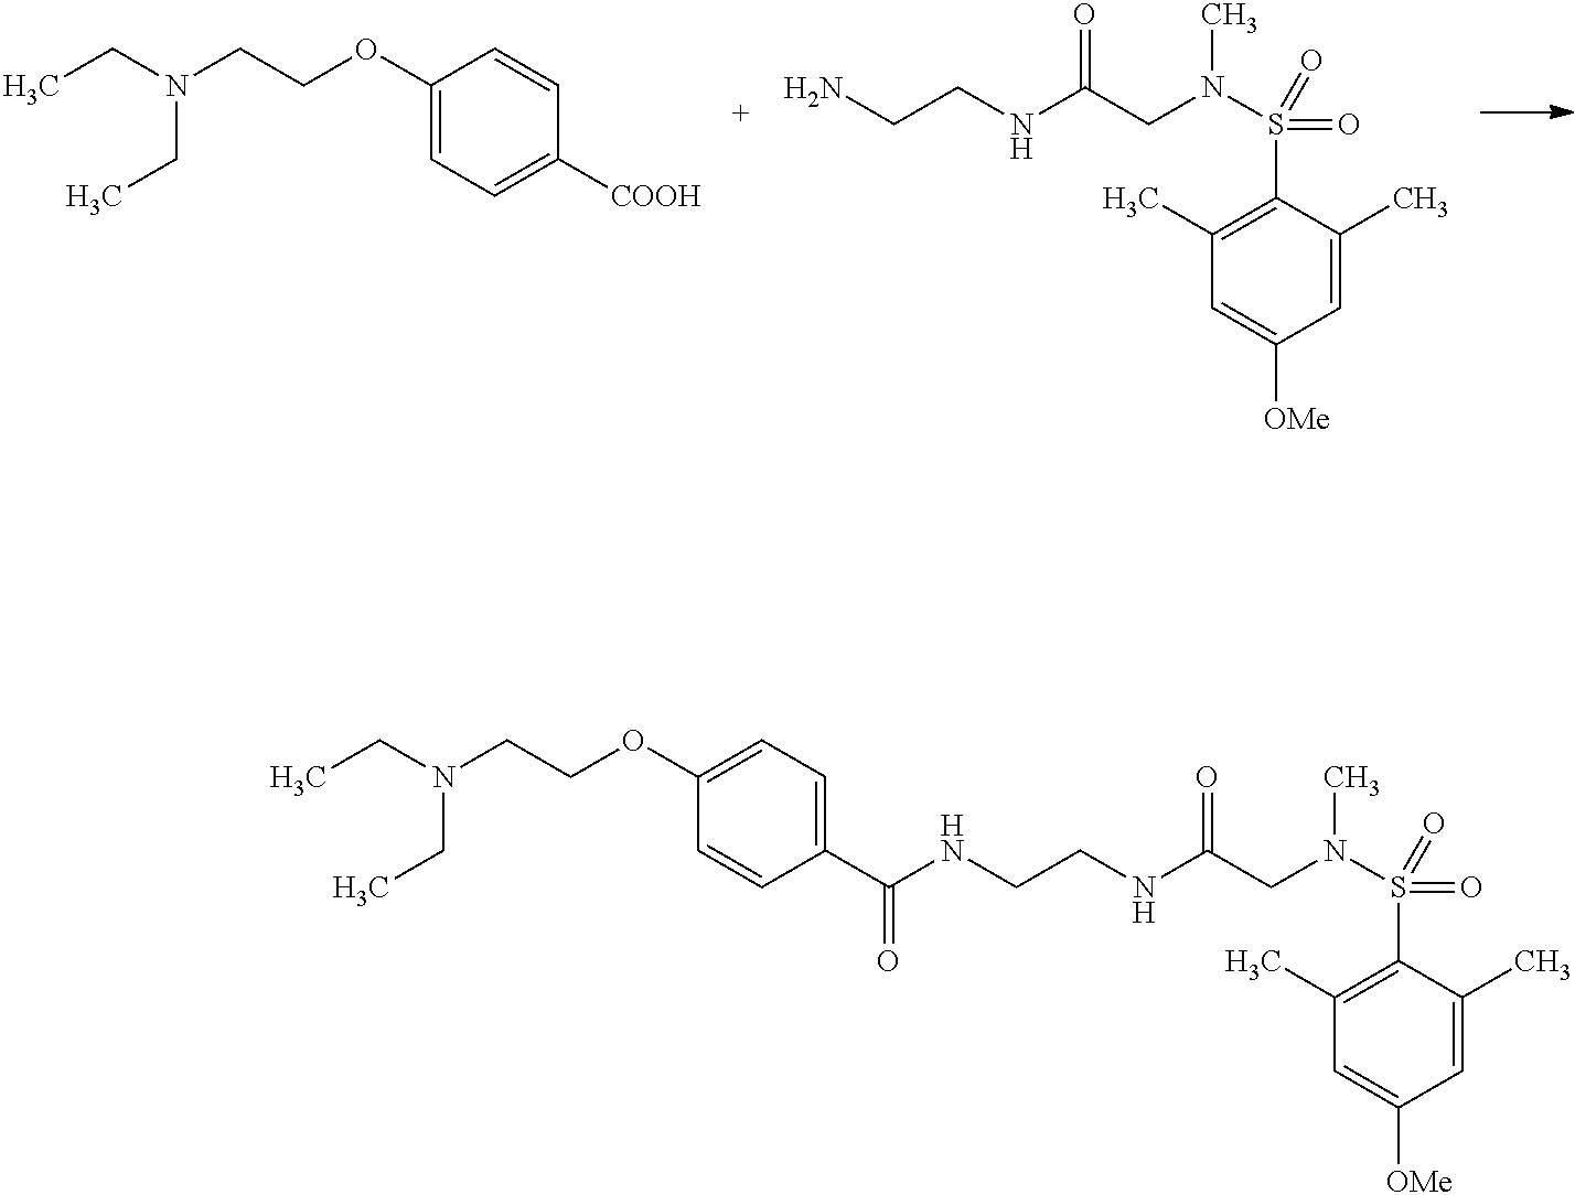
C1(OCCN(CC)CC)=CC=C([COOH])C=C1.C(CN(C)S(=O)(=O)C1=C(C)C=C([OMe])C=C1C)(=O)NCCN.C(CN(C)S(=O)(=O)C1=C(C)C=C([OMe])C=C1C)(=O)NCCNC(C1=CC=C(OCCN(CC)CC)C=C1)=O
